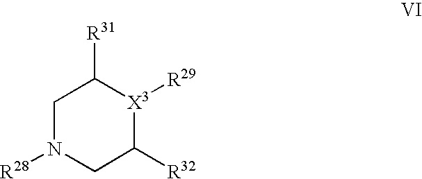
C1N([R28])CC([R32])[X3]([R29])C1[R31]
